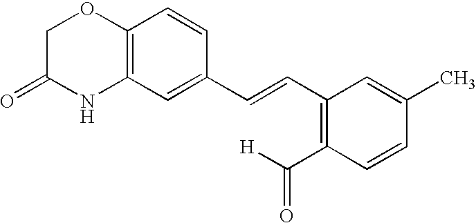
C12=C(C=C(C=CC3=C(C([H])=O)C=CC(C)=C3)C=C1)NC(=O)CO2
